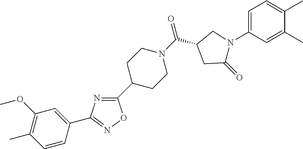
N1=C(C2CCN(C(=O)C3CC(=O)N(C4=CC=C(C)C(C)=C4)C3)CC2)ON=C1C1=CC(OC)=C(C)C=C1
